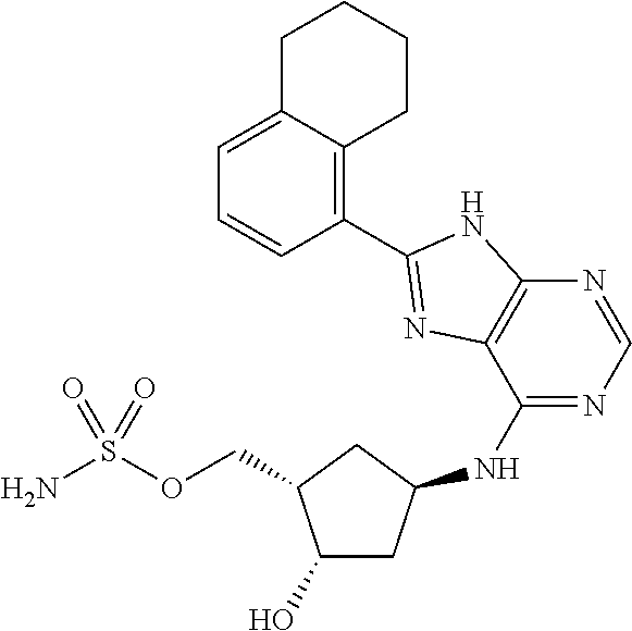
C(OS(N)(=O)=O)C1C(O)CC(NC2=NC=NC3=C2N=C(C2=C4C(=CC=C2)CCCC4)N3)C1
